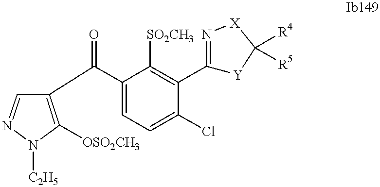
C1=NN([C2H5])C([OSO2CH3])=C1C(=O)C1=CC=C(Cl)C(C2=N[X]C([R4])([R5])[Y]2)=C1[SO2CH3]
